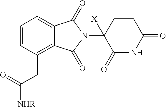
C1=CC=C2C(=C1CC([NHR])=O)C(=O)N(C1([X])C(=O)NC(=O)CC1)C2=O
